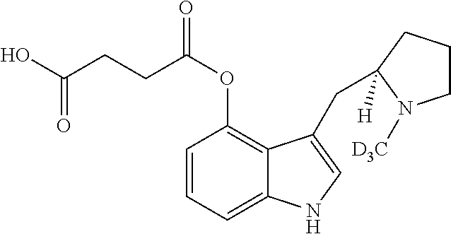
C1=CC=C2C(=C1OC(=O)CCC(O)=O)C(CC1([H])CCCN1[D3C])=CN2
